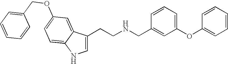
C1=C(CCNCC2=CC(OC3=CC=CC=C3)=CC=C2)C2=CC(OCC3=CC=CC=C3)=CC=C2N1
